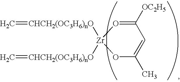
C1([OC2H5])=O[Zr]([CHCH2(OC3H6)nO]=C)([CHCH2(OC3H6)nO]=C)OC(C)=C1
